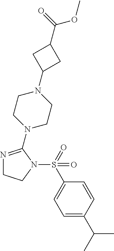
N1=C(N2CCN(C3CC(C(=O)OC)C3)CC2)N(S(=O)(C2=CC=C(C(C)C)C=C2)=O)CC1
